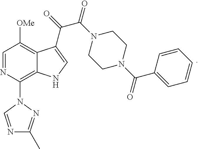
C1=NC(N2C=NC(C)=N2)=C2C(=C1[OMe])C(C(=O)C(N1CCN(C(=O)C3=CC=CC=C3)CC1)=O)=CN2
